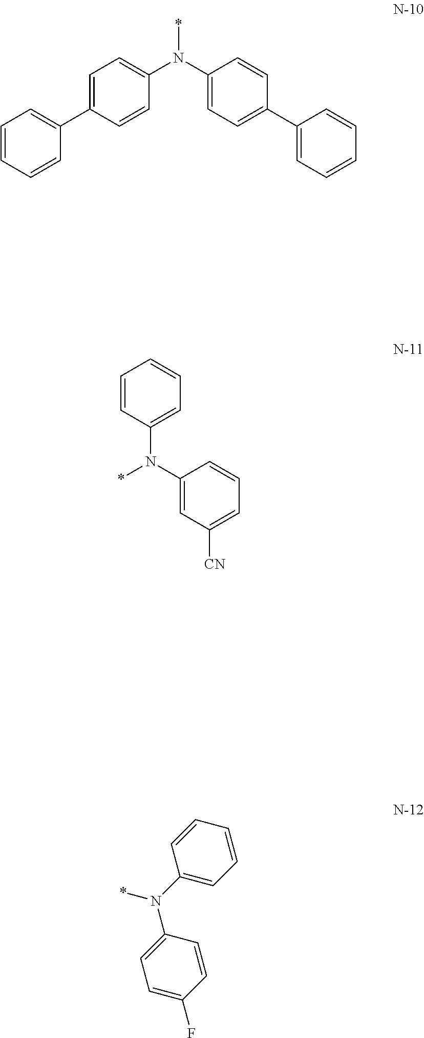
C1=C(C2=CC=CC=C2)C=CC(N(C2=CC=C(C3=CC=CC=C3)C=C2)*)=C1.C1=CC(N(C2=CC([CN])=CC=C2)*)=CC=C1.C1=C(N(C2=CC=CC=C2)*)C=CC(F)=C1
